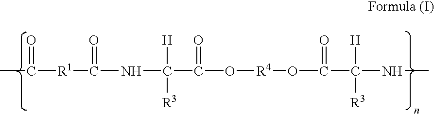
CC([R1]C(NC(C(O[R4]OC(C(NC)([H])[R3])=O)=O)([H])[R3])=O)=O
